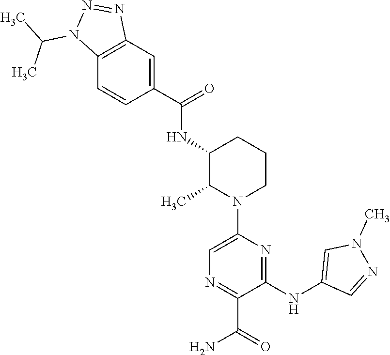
C1(C(NC2C(C)N(C3=CN=C(C(N)=O)C(NC4=CN(C)N=C4)=N3)CCC2)=O)=CC2=C(C=C1)N(C(C)C)N=N2
